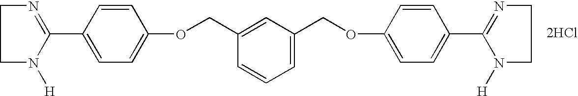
C1(C2=NCCN2[H])=CC=C(OCC2=CC(COC3=CC=C(C4=NCCN4[H])C=C3)=CC=C2)C=C1.[2HCl]
